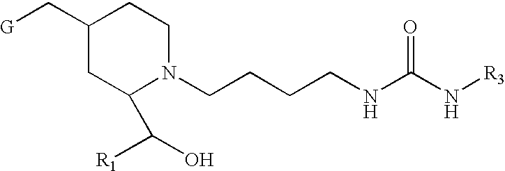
C1(C[G])CC(C([R1])O)N(CCCCNC(N[R3])=O)CC1
